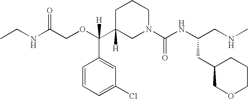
C(NC(COC(C1([H])CN(C(NC(CNC)CC2COCCC2)=O)CCC1)(C1=CC(Cl)=CC=C1)[H])=O)C
